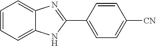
C1=CC=C2C(=C1)N=C(C1=CC=C([CN])C=C1)N2
